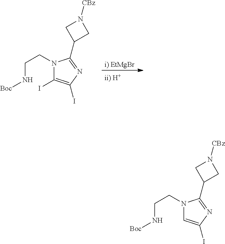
C1(C2=NC(I)=C(I)N2CCN[Boc])CN([CBz])C1.C1(C2=NC(I)=CN2CCN[Boc])CN([CBz])C1
